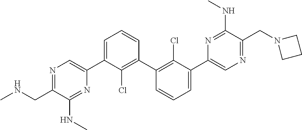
N1=C(CNC)C(NC)=NC(C2=CC=CC(C3=C(Cl)C(C4=CN=C(CN5CCC5)C(NC)=N4)=CC=C3)=C2Cl)=C1
